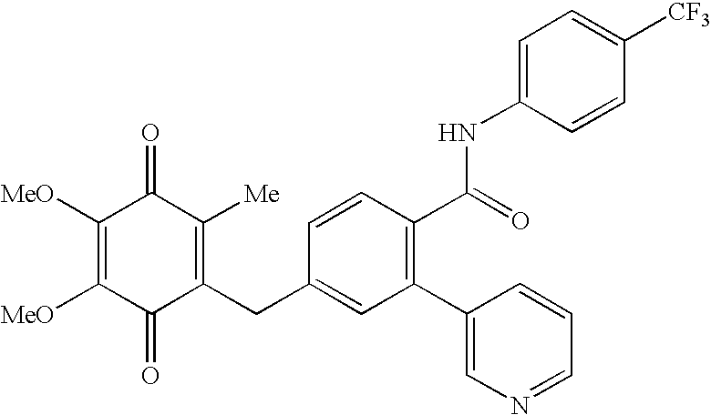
C1([MeO])=C([MeO])C(=O)C(CC2=CC(C3=CN=CC=C3)=C(C(=O)NC3=CC=C([CF3])C=C3)C=C2)=C([Me])C1=O
